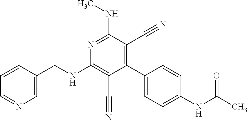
C1(C2=CC=C(NC(C)=O)C=C2)=C(C#N)C(NC)=NC(NCC2=CN=CC=C2)=C1C#N
